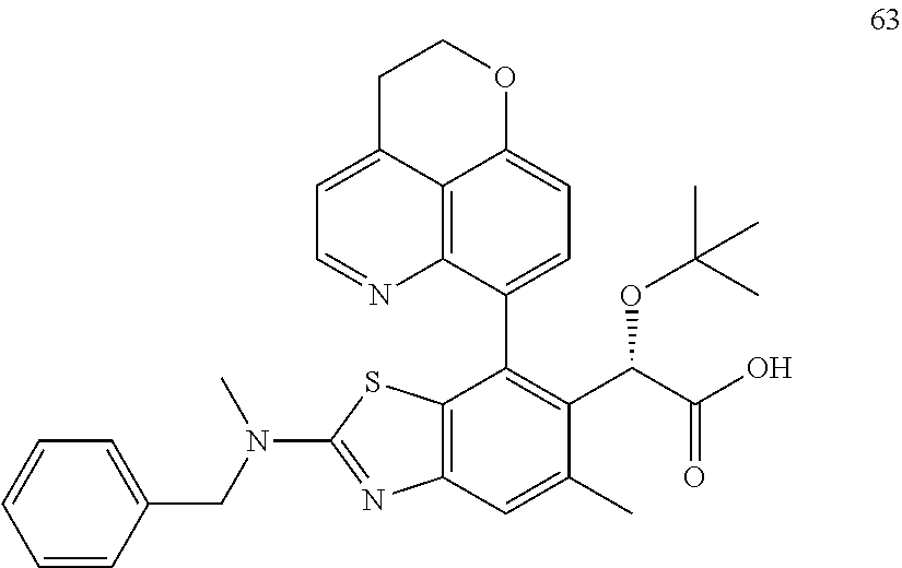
C12=C(C=C(C)C(C(C(O)=O)OC(C)(C)C)=C1C1=CC=C3C4=C1N=CC=C4CCO3)N=C(N(CC1=CC=CC=C1)C)S2
